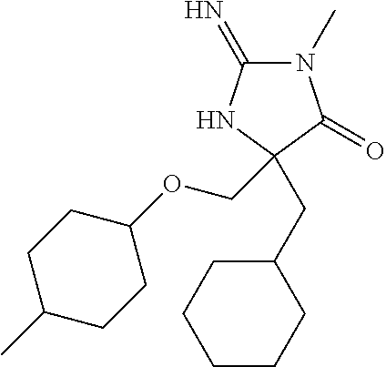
C1(=N)N(C)C(=O)C(CC2CCCCC2)(COC2CCC(C)CC2)N1
